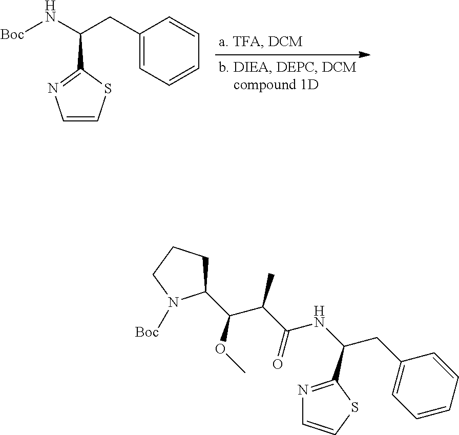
C1=CSC(C(N[Boc])CC2=CC=CC=C2)=N1.C1CCN([Boc])C1C(C(C(NC(CC1=CC=CC=C1)C1=NC=CS1)=O)C)OC
